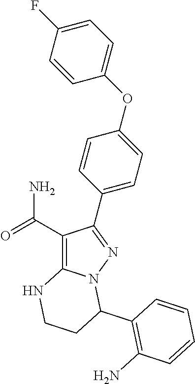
C1(C(=O)N)=C2N(N=C1C1=CC=C(OC3=CC=C(F)C=C3)C=C1)C(C1=C(N)C=CC=C1)CCN2
